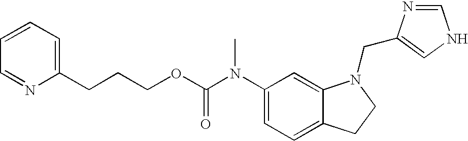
C1(N(C(OCCCC2=CC=CC=N2)=O)C)=CC=C2C(=C1)N(CC1=CNC=N1)CC2
